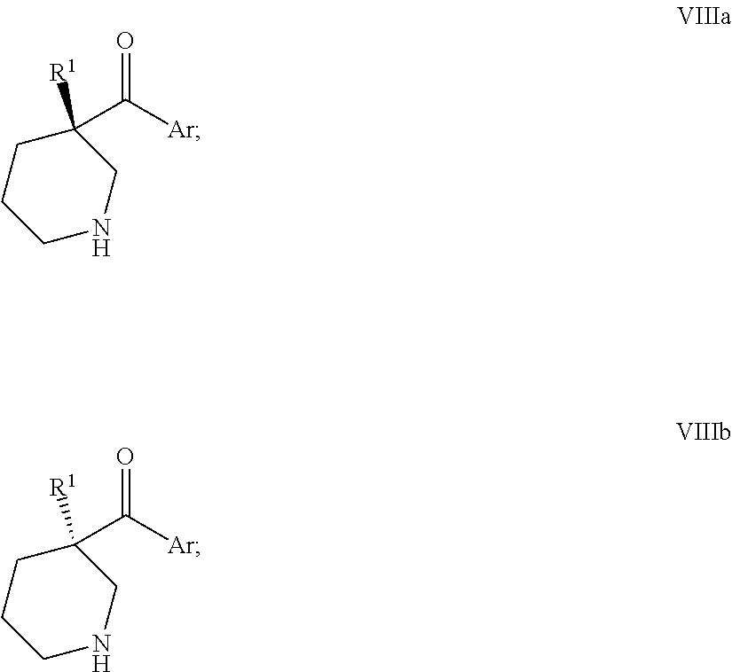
C1(C([Ar])=O)([R1])CCCNC1.C1(C([Ar])=O)([R1])CCCNC1
